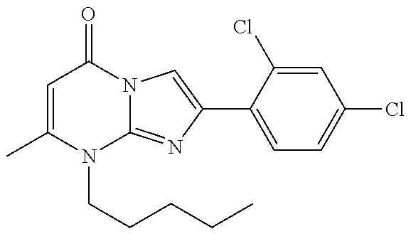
C1=C(C)N(CCCCC)C2=NC(C3=CC=C(Cl)C=C3Cl)=CN2C1=O
